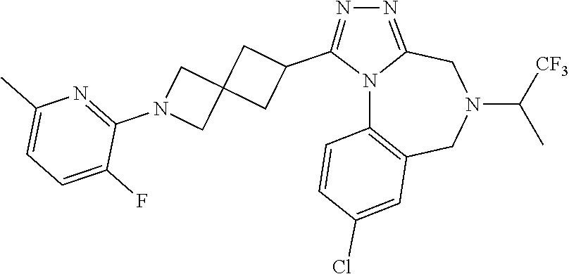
N12C3=C(CN(C([CF3])C)CC1=NN=C2C1CC2(C1)CN(C1=NC(C)=CC=C1F)C2)C=C(Cl)C=C3
